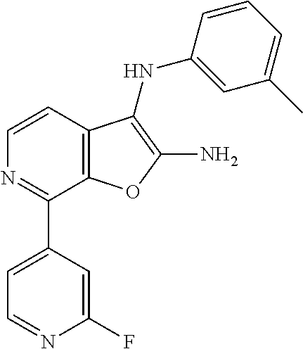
C1=CC2=C(C(C3=CC=NC(F)=C3)=N1)OC(N)=C2NC1=CC(C)=CC=C1
